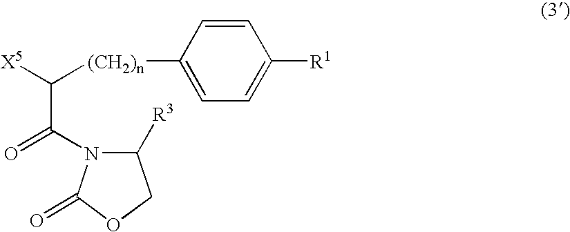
C1([R3])N(C(=O)C([X5])[(CH2)n]C2=CC=C([R1])C=C2)C(=O)OC1
